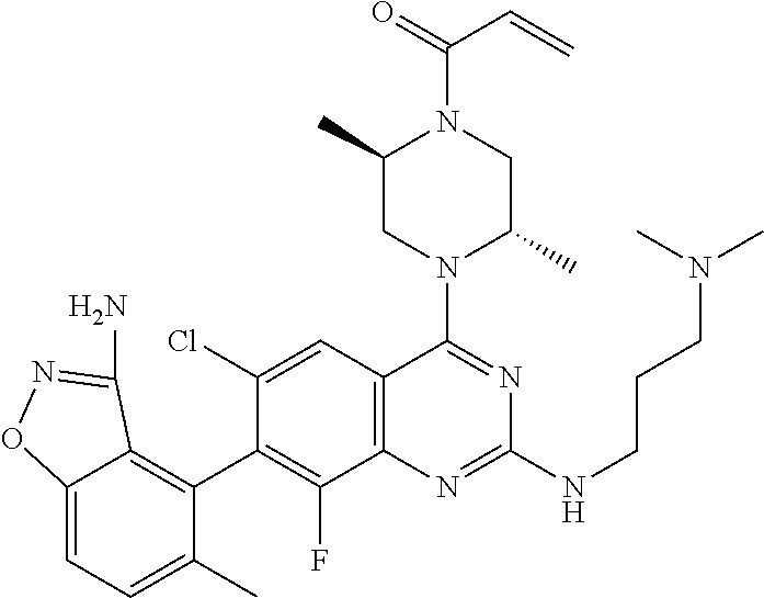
C12=CC=C(C)C(C3=C(F)C4=C(C=C3Cl)C(N3C(C)CN(C(=O)C=C)C(C)C3)=NC(NCCCN(C)C)=N4)=C1C(N)=NO2
